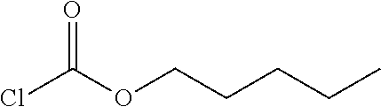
ClC(OCCCCC)=O
